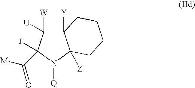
C12([Y])C([W])([U])C([J])(C([M])=O)N([Q])C1([Z])CCCC2
